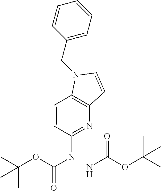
C1=CC(NC(OC(C)(C)C)=O)=NC2=C1N(CC1=CC=CC=C1)C=C2.NC(OC(C)(C)C)=O
